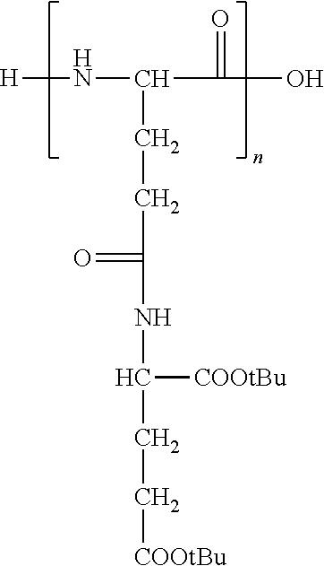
[H]NC(CCC(NC([COOtBu])CC[COOtBu])=O)C(O)=O
